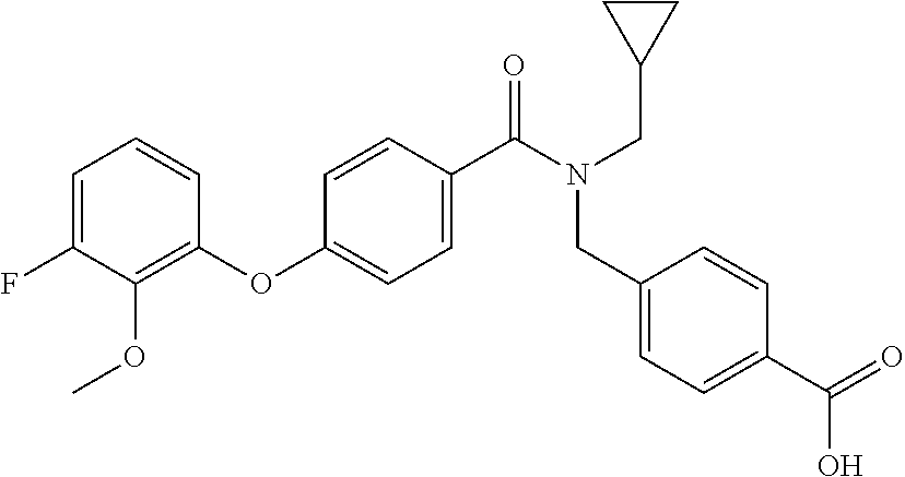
C1=C(F)C(OC)=C(OC2=CC=C(C(N(CC3=CC=C(C(=O)O)C=C3)CC3CC3)=O)C=C2)C=C1
